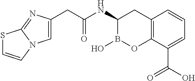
C1=C(CC(NC2B(O)OC3=C(C2)C=CC=C3C(O)=O)=O)N=C2N1C=CS2
